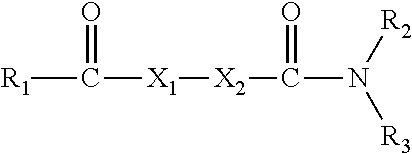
C([R1])([X1][X2]C(N([R2])[R3])=O)=O
